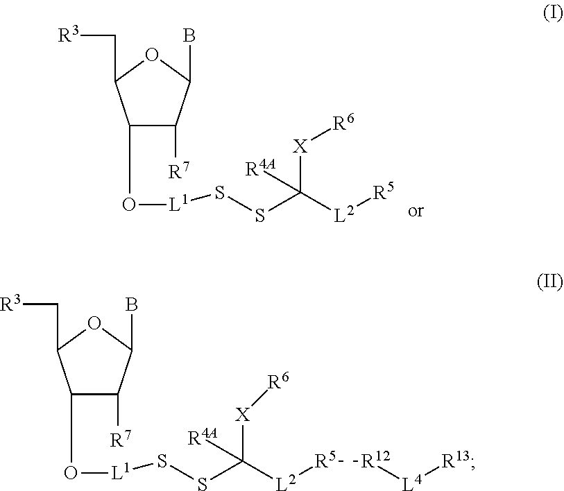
C1(O[L1]SSC([L2][R5])([X][R6])[R4A])C([R7])C(B)OC1C[R3].C1(O[L1]SSC([L2][R5][R12][L4][R13])([X][R6])[R4A])C([R7])C(B)OC1C[R3]
